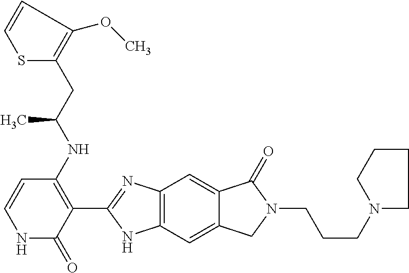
C1=CC(NC(CC2=C(OC)C=CS2)C)=C(C2=NC3=C(N2)C=C2C(=C3)C(=O)N(CCCN3CCCC3)C2)C(=O)N1
